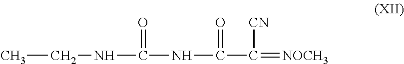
CCNC(=O)NC(C([CN])=[NOCH3])=O
